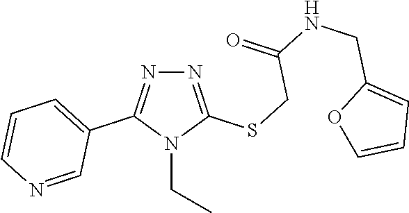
N1=C(SCC(NCC2=CC=CO2)=O)N(CC)C(C2=CC=CN=C2)=N1
